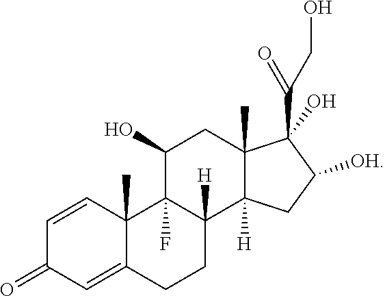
C1=CC2(C)C(=CC1=O)CCC1([H])C2(F)C(O)CC2(C)C1([H])CC([OH])C2(O)C(CO)=O
